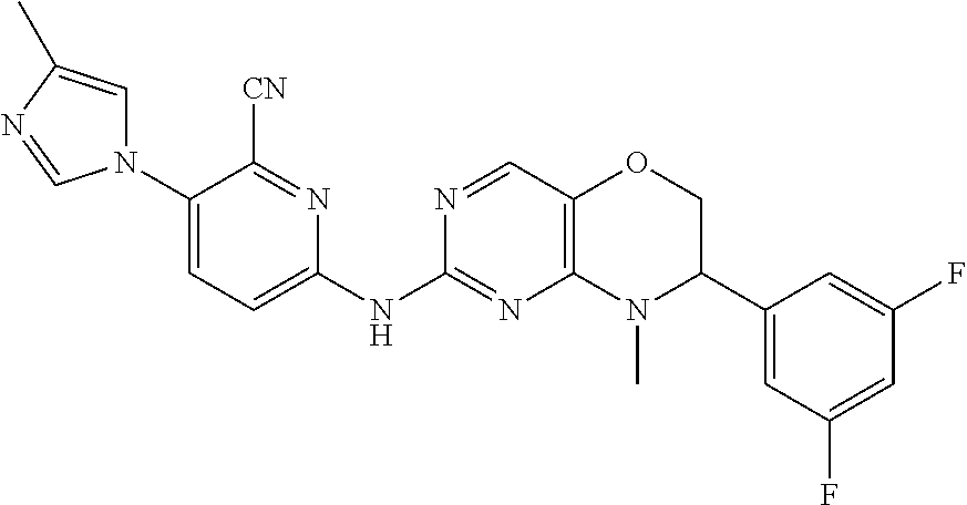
C1(N2C=C(C)N=C2)=CC=C(NC2=NC3=C(C=N2)OCC(C2=CC(F)=CC(F)=C2)N3C)N=C1[CN]
